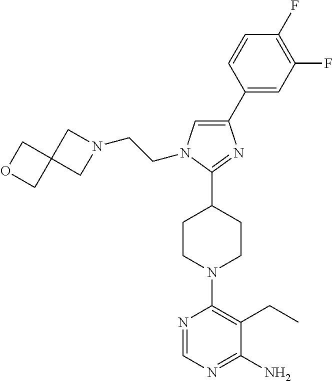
C1(C2=CC(F)=C(F)C=C2)=CN(CCN2CC3(C2)COC3)C(C2CCN(C3=C(CC)C(N)=NC=N3)CC2)=N1
